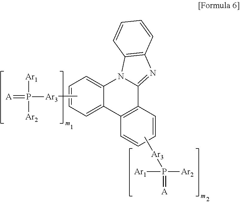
C1=CC=C2C(=C1)N1C(=NC3=C1C=CC=C3)C1=C2C=CC=C1.C[Ar3]P(=[A])([Ar1])[Ar2].[Ar2]P([Ar1])(=[A])[Ar3]C
